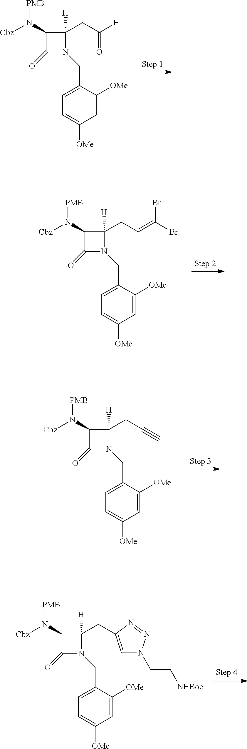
C1=C(CN2C(CC([H])=O)([H])C(N([Cbz])[PMB])C2=O)C([OMe])=CC([OMe])=C1.C1=C(CN2C(CC=C(Br)Br)([H])C(N([Cbz])[PMB])C2=O)C([OMe])=CC([OMe])=C1.C1=C(CN2C(CC#C)([H])C(N([Cbz])[PMB])C2=O)C([OMe])=CC([OMe])=C1.C1=C(CN2C(CC3=CN(CC[NHBoc])N=N3)([H])C(N([Cbz])[PMB])C2=O)C([OMe])=CC([OMe])=C1
